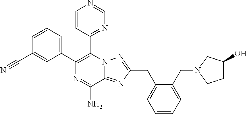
C1(C2=C(C3=NC=NC=C3)N3C(=NC(CC4=CC=CC=C4CN4CC(O)CC4)=N3)C(N)=N2)=CC=CC(C#N)=C1
